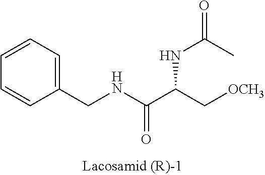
C1=CC=C(CNC(C(C[OCH3])NC(C)=O)=O)C=C1
